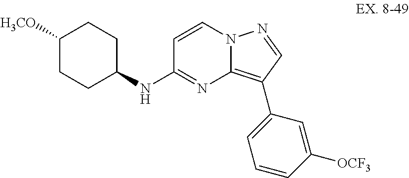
N(C1=NC2=C(C3=CC=CC([OCF3])=C3)C=NN2C=C1)C1CCC([H3CO])CC1
